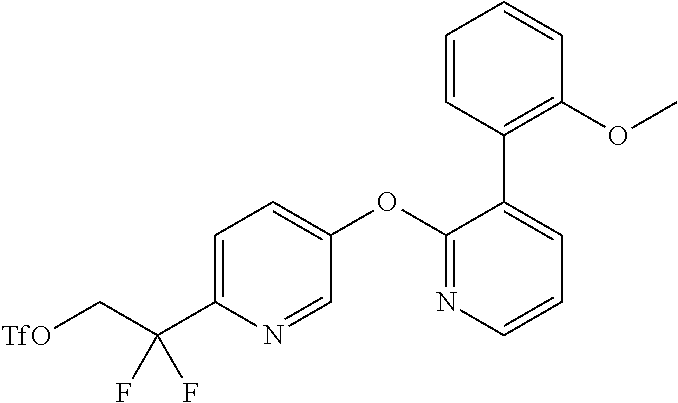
C1=C(C(F)(F)C[TfO])N=CC(OC2=NC=CC=C2C2=C(OC)C=CC=C2)=C1
